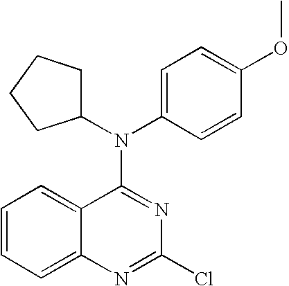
C1=CC=C2C(=C1)C(N(C1=CC=C(OC)C=C1)C1CCCC1)=NC(Cl)=N2
